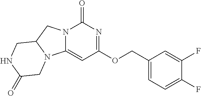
N12C(=CC(OCC3=CC=C(F)C(F)=C3)=NC1=O)N1C(C2)CNC(=O)C1
